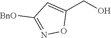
C1(CO)=CC([BnO])=NO1
